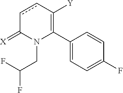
C1(C2=C([Y])ccC(=[X])N2CC(F)F)=CC=C(F)C=C1
